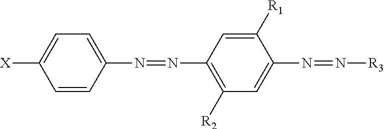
C1=CC(N=NC2=C([R2])C=C(N=N[R3])C([R1])=C2)=CC=C1[X]
